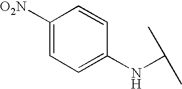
C1([O2N])=CC=C(NC(C)C)C=C1
